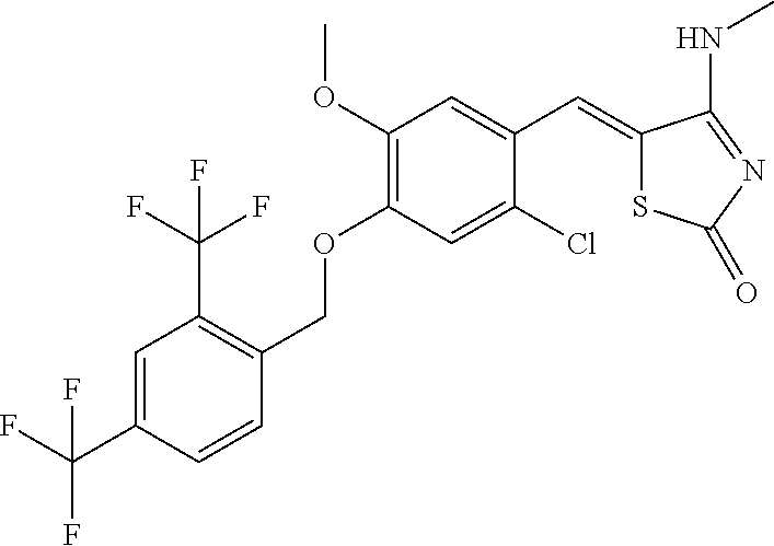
O(CC1=C(C(F)(F)F)C=C(C(F)(F)F)C=C1)C1=C(OC)C=C(C=C2SC(=O)N=C2NC)C(Cl)=C1
